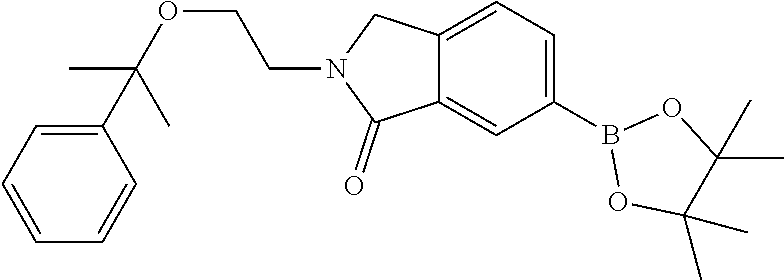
O1B(C2=CC=C3C(=C2)C(=O)N(CCOC(C2=CC=CC=C2)(C)C)C3)OC(C)(C)C1(C)C
